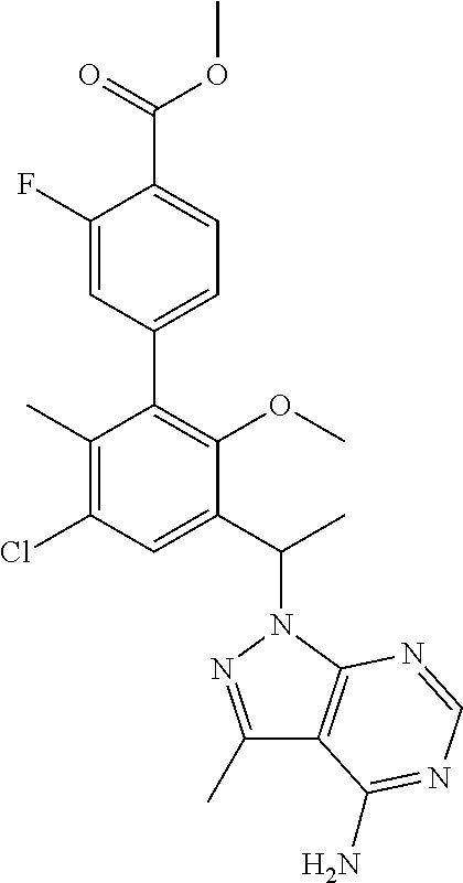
C1(C2=C(OC)C(C(C)N3N=C(C)C4=C3N=CN=C4N)=CC(Cl)=C2C)=CC=C(C(=O)OC)C(F)=C1
